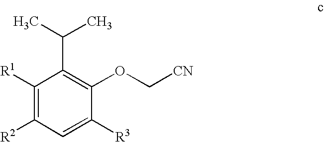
C1([R1])=C([R2])C=C([R3])C(OC[CN])=C1C(C)C
